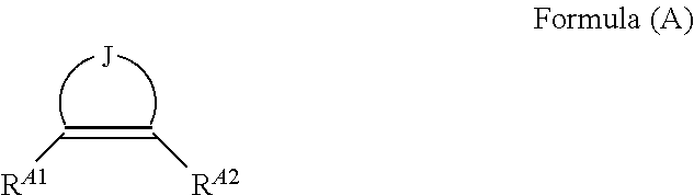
[J].C(=C[RA2])[RA1]
